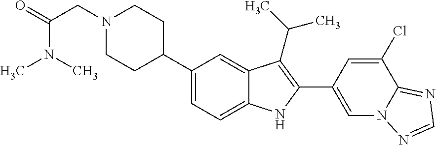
C1(C2CCN(CC(N(C)C)=O)CC2)=CC=C2C(=C1)C(C(C)C)=C(C1=CN3C(=NC=N3)C(Cl)=C1)N2
